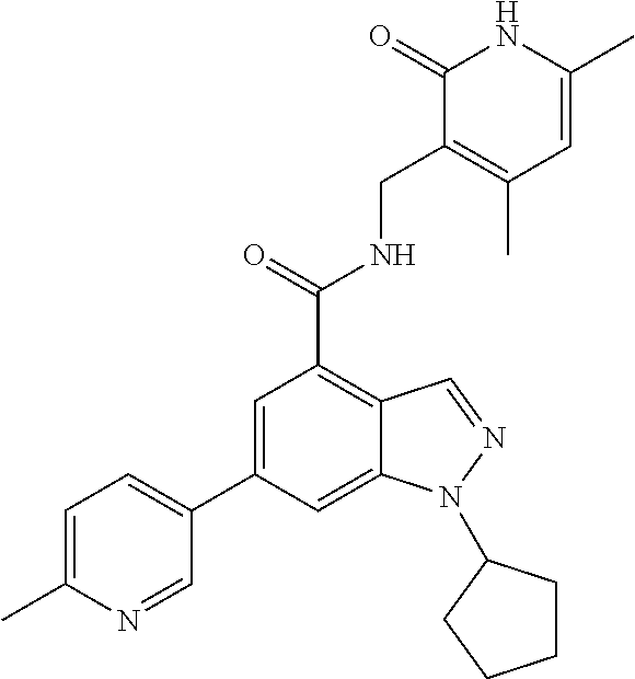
C1(C2=CC=C(C)N=C2)=CC(C(NCC2=C(C)C=C(C)NC2=O)=O)=C2C(=C1)N(C1CCCC1)N=C2
